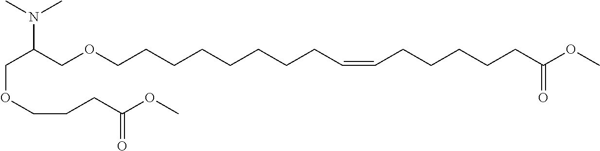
C(OCCCC(OC)=O)C(COCCCCCCCCC=CCCCCCC(OC)=O)N(C)C
